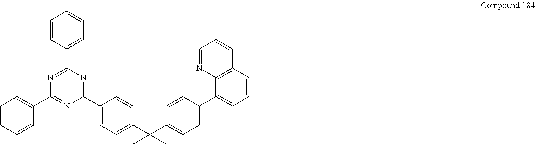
C1(C2=CC=CC=C2)=NC(C2=CC=CC=C2)=NC(C2=CC=C(C(C3=CC=C(C4=CC=CC5=C4N=CC=C5)C=C3)(CC)CC)C=C2)=N1
